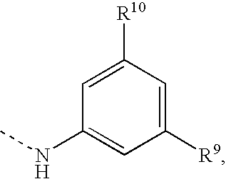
C1=C([R9])C=C(NC)C=C1[R10]
